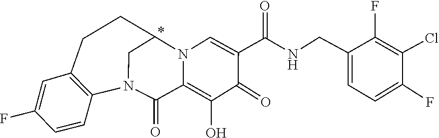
C1(CNC(C2=CN3C(=C(O)C2=O)C(=O)N2C4=C(C=C(F)C=C4)CCC3C2)=O)=CC=C(F)C(Cl)=C1F
